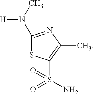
C1(N(C)[H])=NC(C)=C(S(=O)(=O)N)S1
